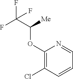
C1(OC([Me])C(F)(F)F)=C(Cl)C=CC=N1
